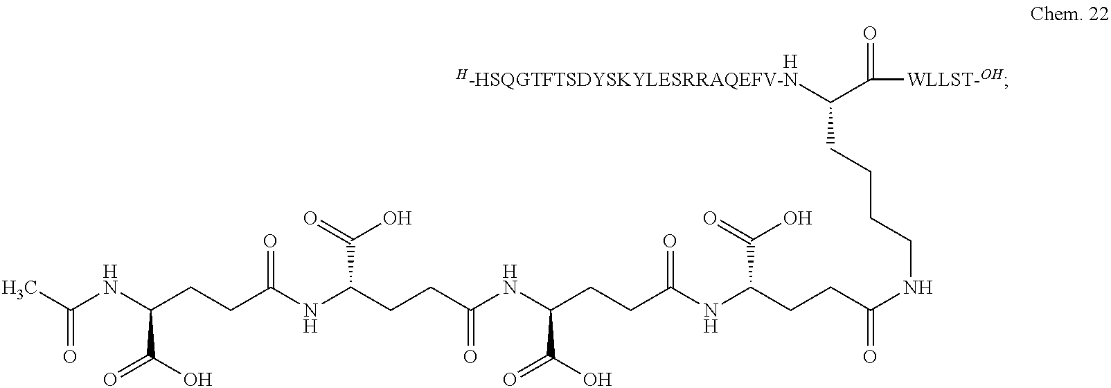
[H].[H-HSQGTFTSDYSKYLESRRAQEFV-N]C(C(=O)[WLLST-OH])CCCCNC(CCC(NC(CCC(NC(CCC(C(=O)O)NC(CCC(NC(=O)C)C(=O)O)=O)=O)C(=O)O)=O)C(O)=O)=O
